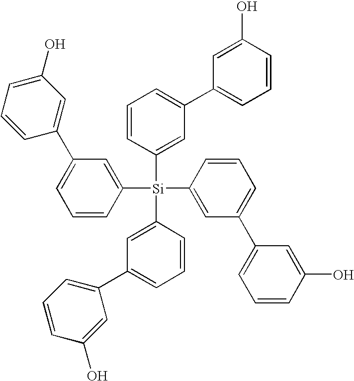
C1=CC([Si](C2=CC(C3=CC=CC(O)=C3)=CC=C2)(C2=CC(C3=CC=CC(O)=C3)=CC=C2)C2=CC(C3=CC(O)=CC=C3)=CC=C2)=CC(C2=CC=CC(O)=C2)=C1
